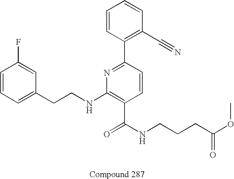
C1=CC=C(CCNC2=C(C(NCCCC(OC)=O)=O)C=CC(C3=C(C#N)C=CC=C3)=N2)C=C1F
